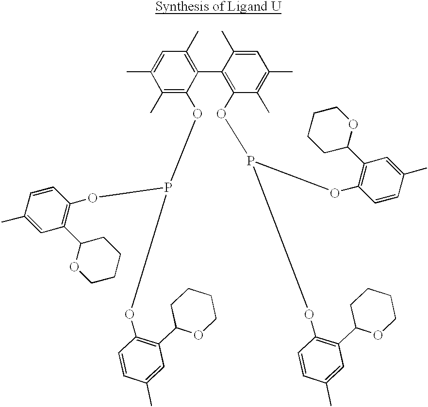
C1(C)=C(OP(OC2=C(C3OCCCC3)C=C(C)C=C2)OC2=C(C3OCCCC3)C=C(C)C=C2)C(C2=C(OP(OC3=C(C4OCCCC4)C=C(C)C=C3)OC3=C(C4OCCCC4)C=C(C)C=C3)C(C)=C(C)C=C2C)=C(C)C=C1C
